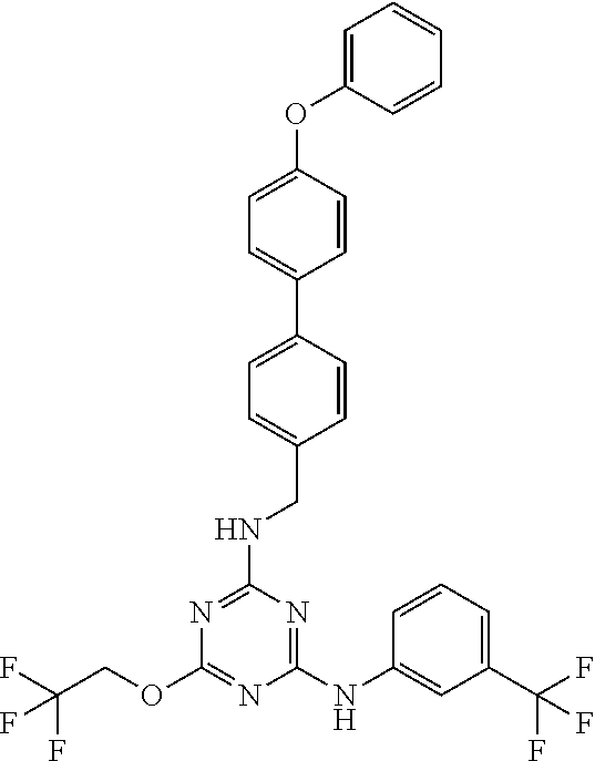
C1(NC2=CC(C(F)(F)F)=CC=C2)=NC(NCC2=CC=C(C3=CC=C(OC4=CC=CC=C4)C=C3)C=C2)=NC(OCC(F)(F)F)=N1
